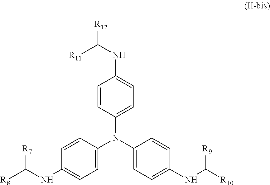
C1=CC(N(C2=CC=C(NC([R10])[R9])C=C2)C2=CC=C(NC([R11])[R12])C=C2)=CC=C1NC([R8])[R7]
